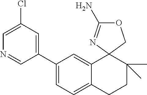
C1(C2=CC=C3C(=C2)C2(C(C)(C)CC3)COC(N)=N2)=CC(Cl)=CN=C1
